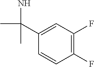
C1(F)=C(F)C=C(C(C)(N)C)C=C1
